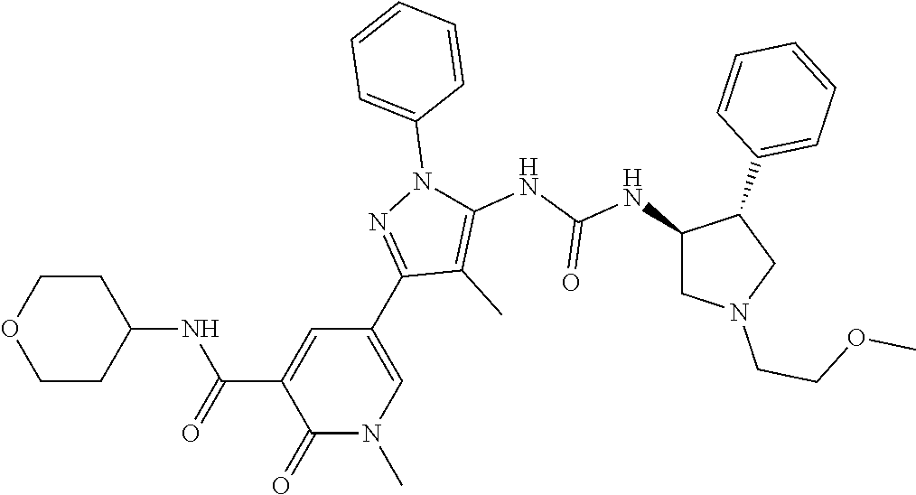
C1CC(NC(C2=CC(C3=NN(C4=CC=CC=C4)C(NC(NC4CN(CCOC)CC4C4=CC=CC=C4)=O)=C3C)=CN(C)C2=O)=O)CCO1
